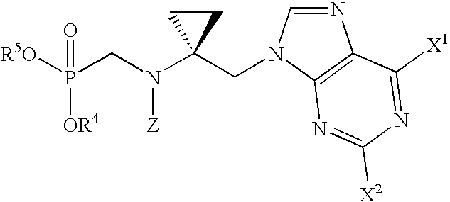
[OR5]P(CN(C1(CN2C=NC3=C2N=C([X2])N=C3[X1])CC1)[Z])([OR4])=O
